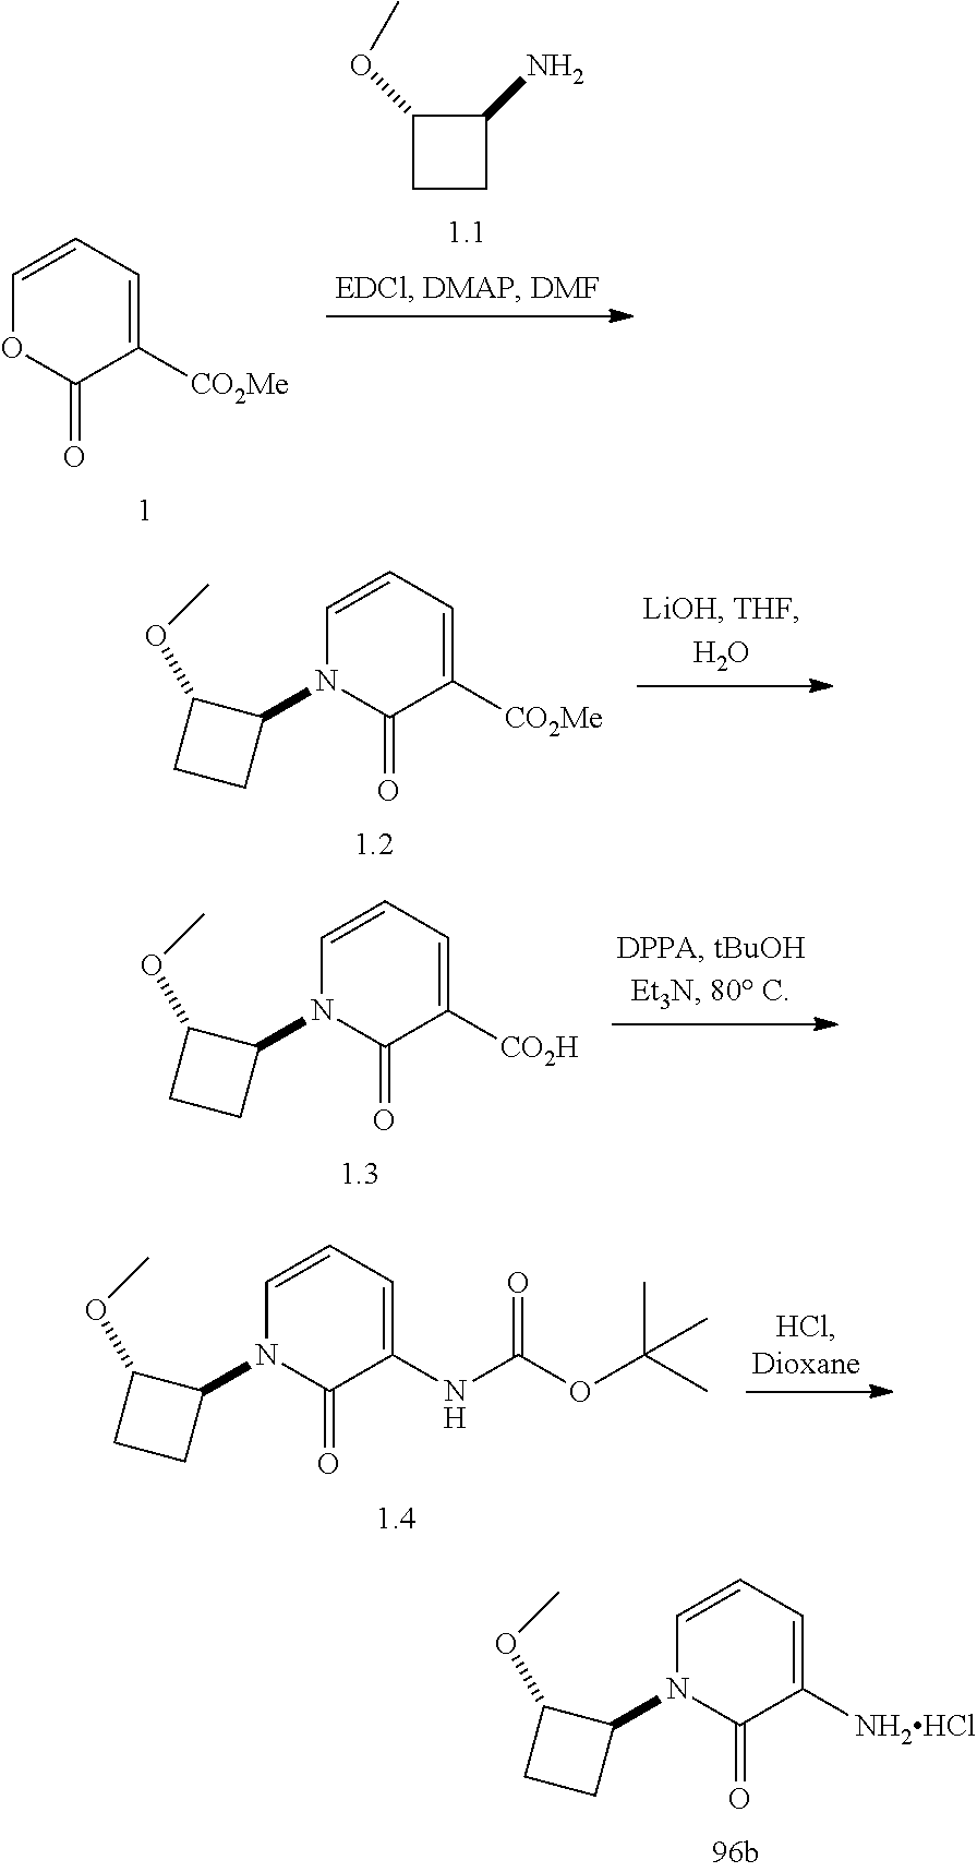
C1([CO2Me])=CC=COC1=O.C1(OC)CCC1N.C1([CO2Me])=CC=CN(C2C(OC)CC2)C1=O.C1([NH2HCl])=CC=CN(C2C(OC)CC2)C1=O.C1([CO2H])=CC=CN(C2C(OC)CC2)C1=O.C1(NC(OC(C)(C)C)=O)=CC=CN(C2C(OC)CC2)C1=O
